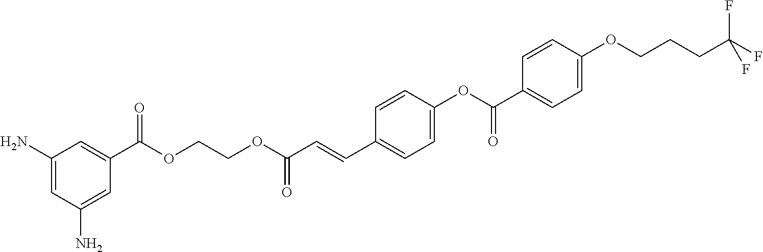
C1(N)=CC(N)=CC(C(OCCOC(C=CC2=CC=C(OC(=O)C3=CC=C(OCCCC(F)(F)F)C=C3)C=C2)=O)=O)=C1
